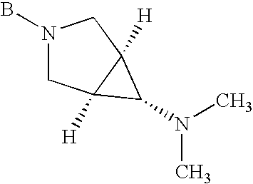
BN1CC2([H])C([H])(C1)C2N(C)C
